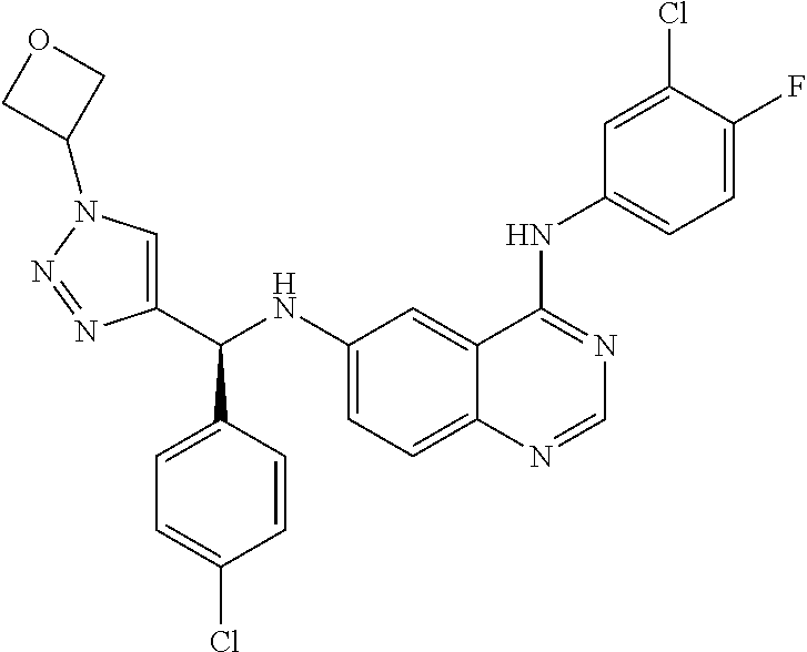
C1(NC(C2=CN(C3COC3)N=N2)C2=CC=C(Cl)C=C2)=CC=C2C(=C1)C(NC1=CC=C(F)C(Cl)=C1)=NC=N2
